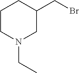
C1CN(CC)CC(CBr)C1
